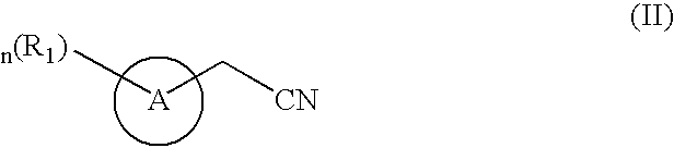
[A]([n(R1)])C[CN]
